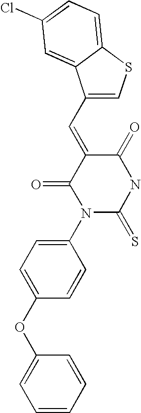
C1(C=C2C(=O)N(C3=CC=C(OC4=CC=CC=C4)C=C3)C(=S)NC2=O)=CSC2=CC=C(Cl)C=C12
